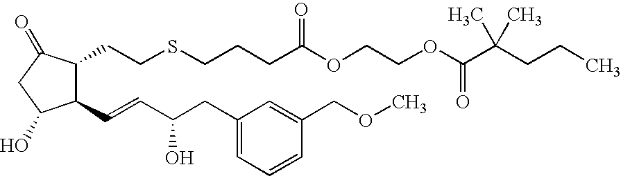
C1(C=CC(CC2=CC=CC(COC)=C2)O)C(CCSCCCC(OCCOC(C(CCC)(C)C)=O)=O)C(=O)CC1O
